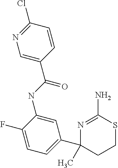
C1=C(F)C(NC(C2=CN=C(Cl)C=C2)=O)=CC(C2(C)N=C(N)SCC2)=C1
